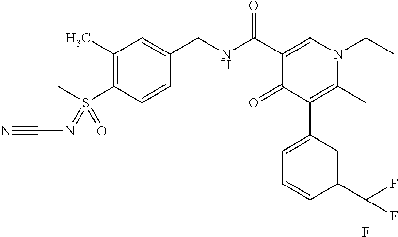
C1(C)=C(S(C)(=O)=NC#N)C=CC(CNC(C2=CN(C(C)C)C(C)=C(C3=CC=CC(C(F)(F)F)=C3)C2=O)=O)=C1
